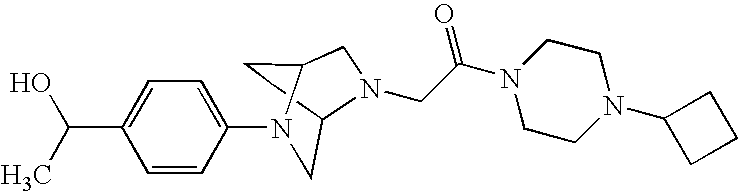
C1=C(C(C)O)C=CC(N2CC3CCC2CN3CC(N2CCN(C3CCC3)CC2)=O)=C1
